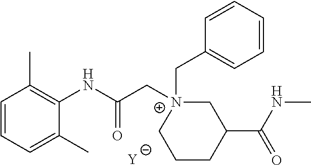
[Y].C1=CC=C(C)C(NC(C[N+]2(CC3=CC=CC=C3)CC(C(NC)=O)CCC2)=O)=C1C
